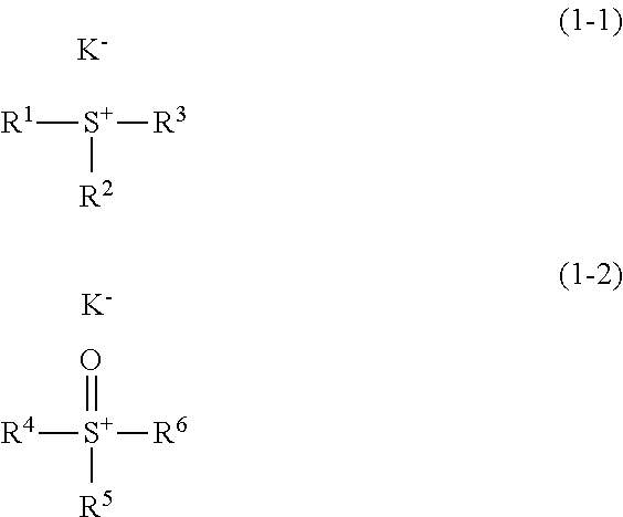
[R1][S+]([R3])[R2].[K].[R4][S+]([R6])([R5])=O.[K]
